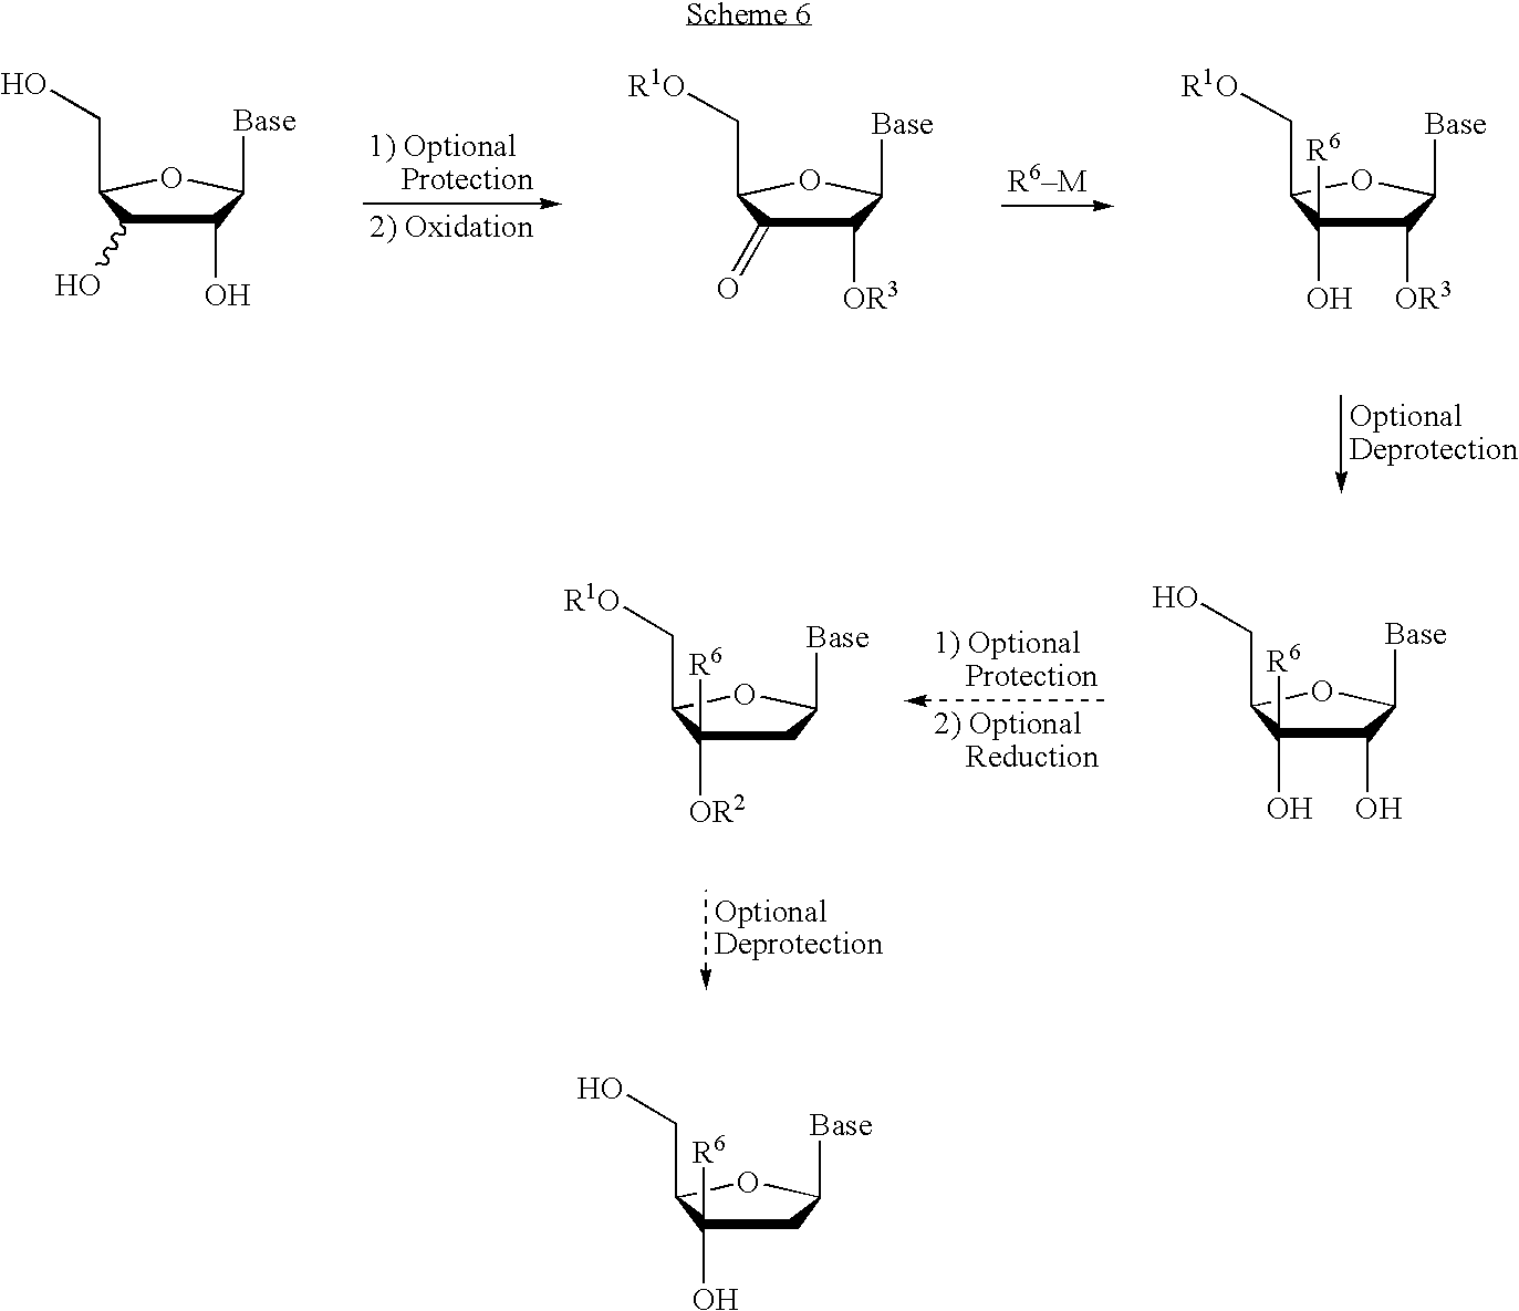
C1(O)C(O)C(CO)OC1[Base].C1([OR3])C(=O)C(C[R1O])OC1[Base].C1([OR3])C([R6])(O)C(C[R1O])OC1[Base].C1C([R6])([OR2])C(C[R1O])OC1[Base].C1(O)C([R6])(O)C(CO)OC1[Base].C1C([R6])(O)C(CO)OC1[Base]
